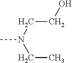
C(CO)N(CC)C
